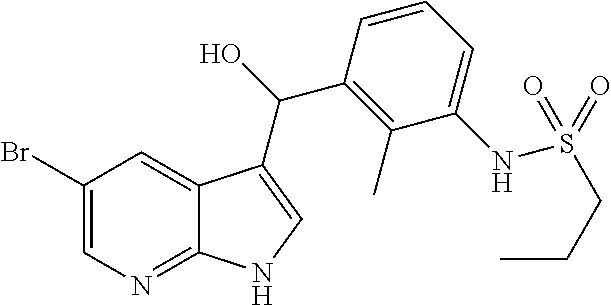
C1(Br)=CN=C2C(=C1)C(C(O)C1=C(C)C(NS(=O)(=O)CCC)=CC=C1)=CN2
